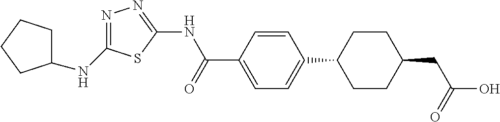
C1(NC2=NN=C(NC(=O)C3=CC=C(C4CCC(CC(=O)O)CC4)C=C3)S2)CCCC1
